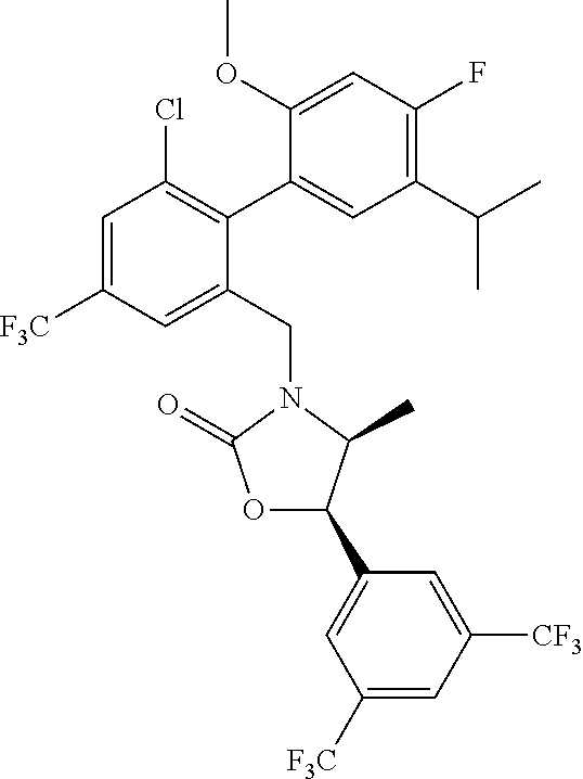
C1(C(C)C)=C(F)C=C(OC)C(C2=C(Cl)C=C([F3C])C=C2CN2C(C)C(C3=CC([F3C])=CC([CF3])=C3)OC2=O)=C1
